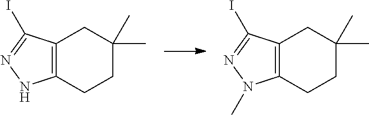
C12=C(CCC(C)(C)C1)NN=C2I.C12=C(CCC(C)(C)C1)N(C)N=C2I
